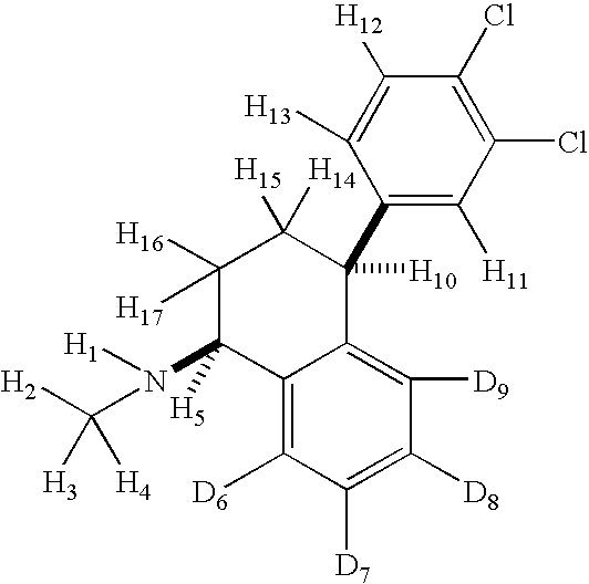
C1([H16])([H17])C(N([H1])C([H2])([H3])[H4])([H5])C2=C([D6])C([D7])=C([D8])C([D9])=C2C([H10])(C2=C([H11])C(Cl)=C(Cl)C([H12])=C2[H13])C1([H15])[H14]
